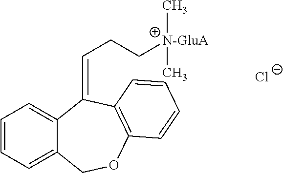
C1=CC=C2C(=C1)C(=CCC[N-GluA](C)C)C1=C(OC2)C=CC=C1.[Cl-]
